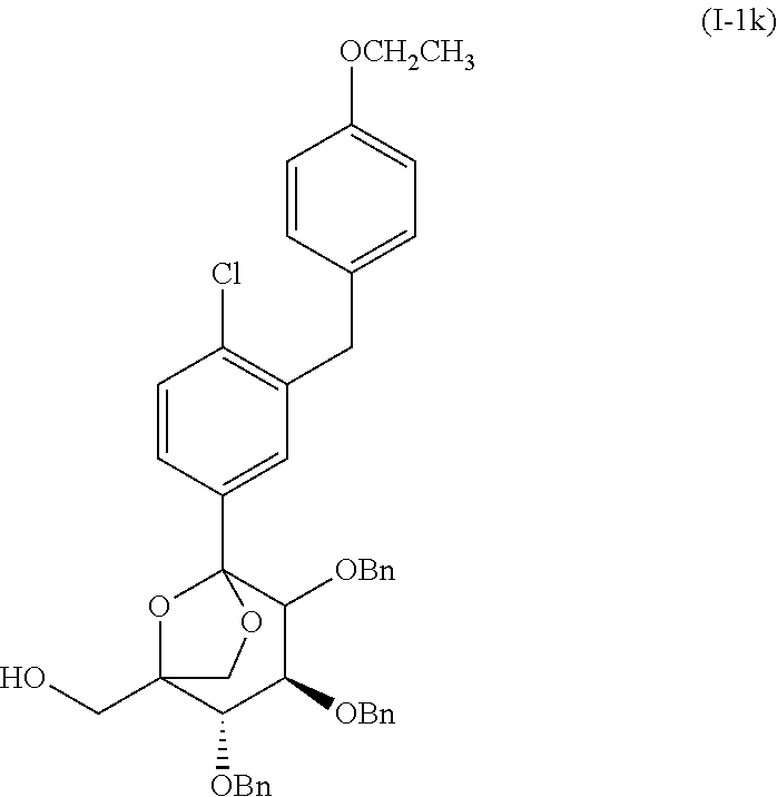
C1([OBn])C([OBn])C([OBn])C2(C3=CC(CC4=CC=C([OCH2CH3])C=C4)=C(Cl)C=C3)OC1(CO)CO2
